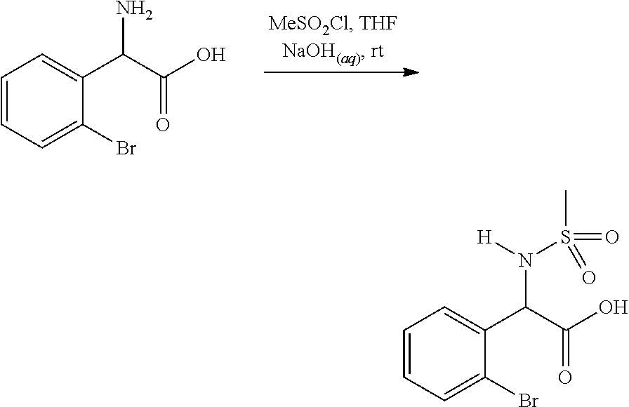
C1=CC=C(Br)C(C(C(=O)O)N)=C1.C1=CC=C(Br)C(C(C(=O)O)N([H])S(C)(=O)=O)=C1
